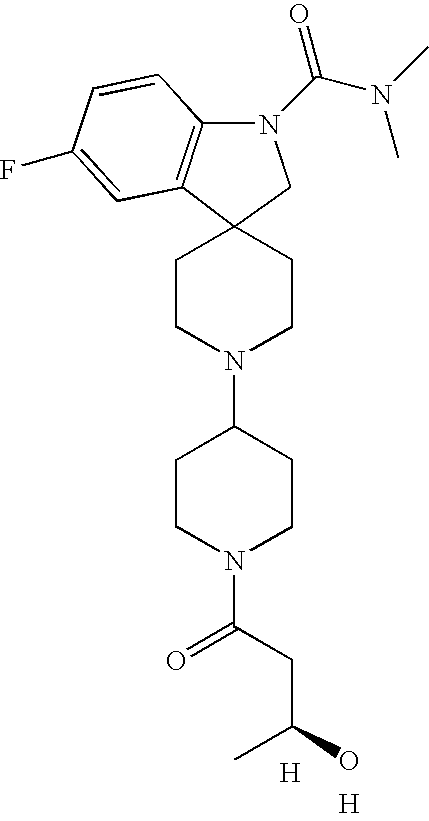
C1CN(C(CC(C)O)=O)CCC1N1CCC2(CC1)C1=C(N(C(=O)N(C)C)C2)C=CC(F)=C1.[H].[H]
